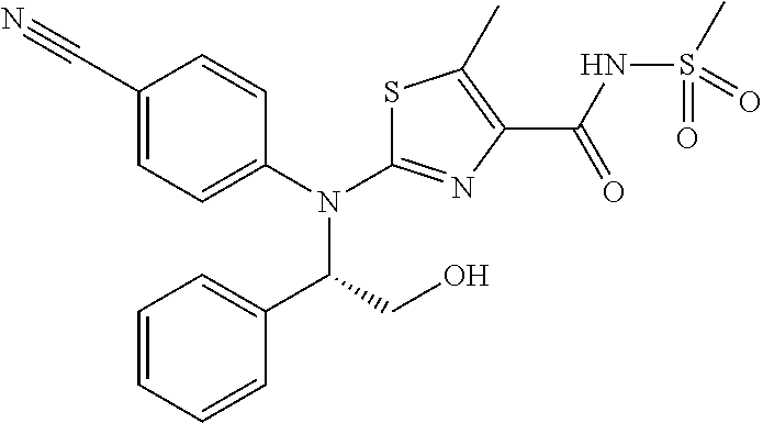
S1C(N(C2=CC=C(C#N)C=C2)C(C2=CC=CC=C2)CO)=NC(C(NS(C)(=O)=O)=O)=C1C
